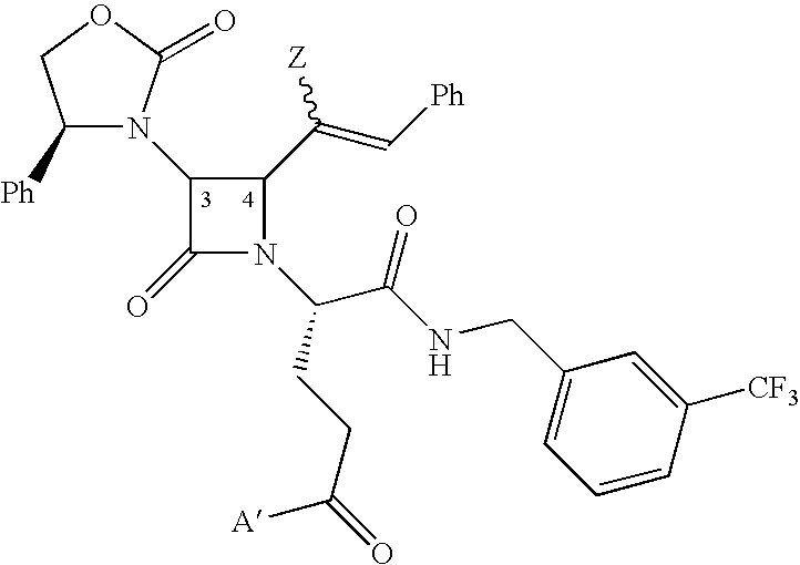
C1([Ph])N(C2C(=O)N(C(CCC(=O)[A])C(NCC3=CC=CC([CF3])=C3)=O)C2C(=C[Ph])[Z])C(=O)OC1
